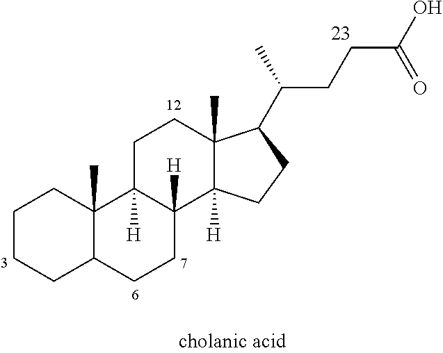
C1CCC2C(C)(C1)C1([H])C([H])(CC2)C2([H])C(C)(CC1)C(C(CCC(=O)O)C)CC2
